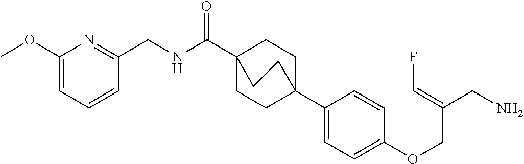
C1(C23CCC(C(NCC4=NC(OC)=CC=C4)=O)(CC2)CC3)=CC=C(OCC(CN)=CF)C=C1
